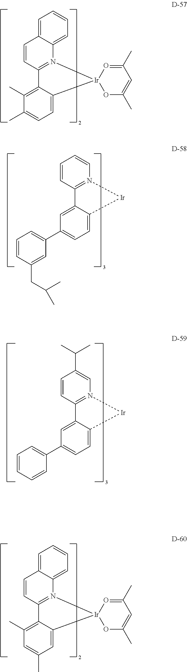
C1=CN2=C(C=C1)C1=CC(C3=CC=CC(CC(C)C)=C3)=CC=C1[Ir]2.C12=CC=CC=C1N1=C(C=C2)C2=C(C)C(C)=CC=C2[Ir]12OC(C)=CC(C)=O2.C12=CC=CC=C1N1=C(C=C2)C2=C(C)C=C(C)C=C2[Ir]12OC(C)=CC(C)=O2.C1(C(C)C)=CN2=C(C=C1)C1=CC(C3=CC=CC=C3)=CC=C1[Ir]2
